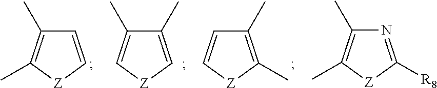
C1=C[Z]C(C)=C1C.C1(C)=C[Z]C=C1C.C1(C)=C(C)[Z]C=C1.N1=C([R8])[Z]C(C)=C1C
